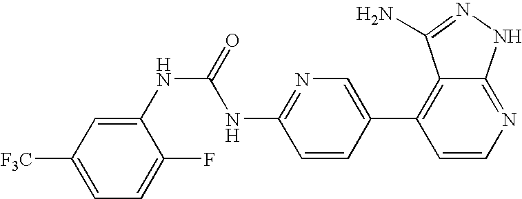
N(C(NC1=NC=C(C2=C3C(=NC=C2)NN=C3N)C=C1)=O)C1=CC([F3C])=CC=C1F
